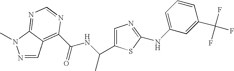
N1=CC2=C(C(=O)NC(C)C3=CN=C(NC4=CC=CC(C(F)(F)F)=C4)S3)N=CN=C2N1C
